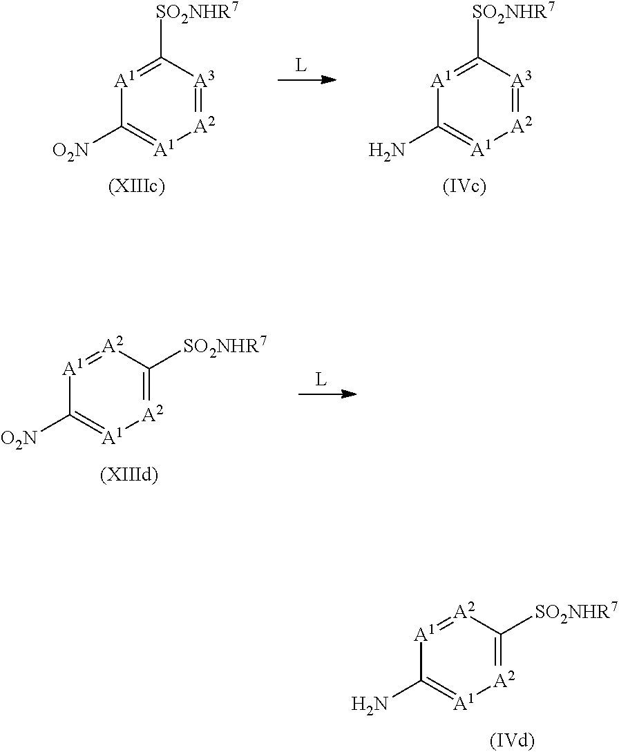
C1([SO2NHR7])=[A1]C([O2N])=[A1][A2]=[A3]1.[L].C1([SO2NHR7])=[A1]C(N)=[A1][A2]=[A3]1.[A2]1=[A1]C([O2N])=[A1][A2]=C1[SO2NHR7].[L].[A2]1=[A1]C(N)=[A1][A2]=C1[SO2NHR7]
